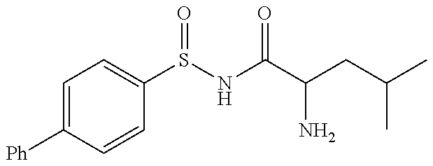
C1=C([Ph])C=CC(S(NC(C(CC(C)C)N)=O)=O)=C1
